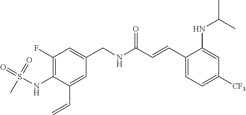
C1(NS(=O)(=O)C)=C(F)C=C(CNC(C=CC2=CC=C([CF3])C=C2NC(C)C)=O)C=C1C=C
